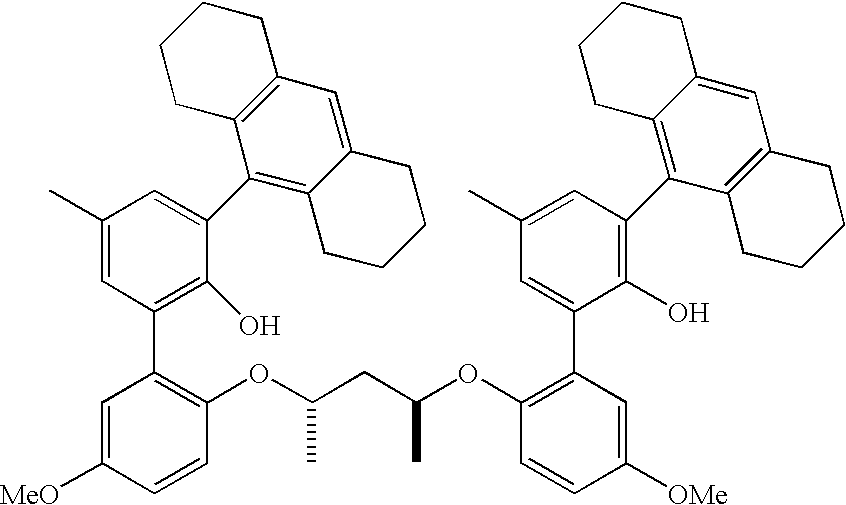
C1(C)=CC(C2=C(OC(CC(OC3=C(C4=CC(C)=CC(C5=C6C(=CC7=C5CCCC7)CCCC6)=C4O)C=C([OMe])C=C3)C)C)C=CC([MeO])=C2)=C(O)C(C2=C3C(=CC4=C2CCCC4)CCCC3)=C1
